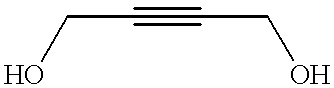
OCC#CCO
